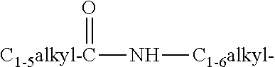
[C1-5alkyl-C](N[C1-6alkyl-])=O
